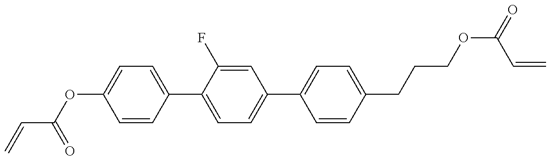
C=CC(=O)OC1=CC=C(C2=CC=C(C3=CC=C(CCCOC(C=C)=O)C=C3)C=C2F)C=C1
